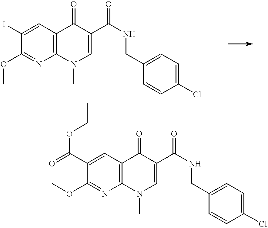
C1(OC)=NC2=C(C=C1I)C(=O)C(C(NCC1=CC=C(Cl)C=C1)=O)=CN2C.C1(OC)=NC2=C(C=C1C(=O)OCC)C(=O)C(C(NCC1=CC=C(Cl)C=C1)=O)=CN2C
